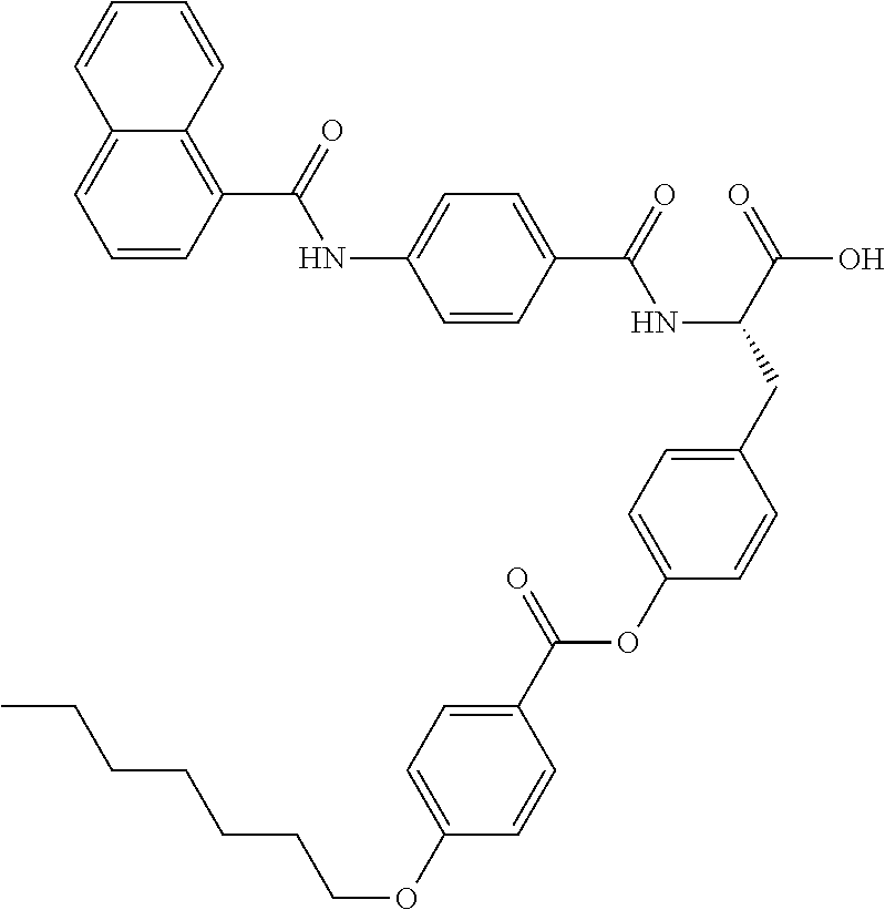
C1=CC(C(=O)NC(CC2=CC=C(OC(C3=CC=C(OCCCCCCC)C=C3)=O)C=C2)C(=O)O)=CC=C1NC(C1=C2C(=CC=C1)C=CC=C2)=O
